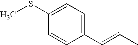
S(C1=CC=C(C=CC)C=C1)C
